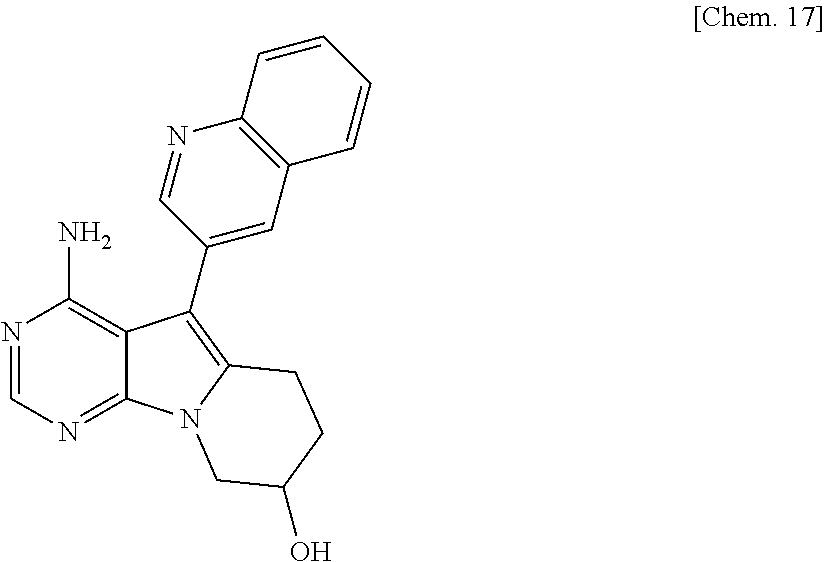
N1=CN=C2C(=C1N)C(C1=CC3=C(N=C1)C=CC=C3)=C1N2CC(O)CC1
